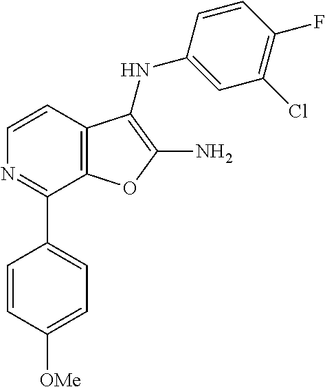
C12=C(C=CN=C1C1=CC=C([OMe])C=C1)C(NC1=CC(Cl)=C(F)C=C1)=C(N)O2
